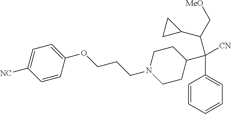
C1=CC=CC=C1C(C1CCN(CCCOC2=CC=C([NC])C=C2)CC1)([CN])C(C1CC1)C[MeO]
